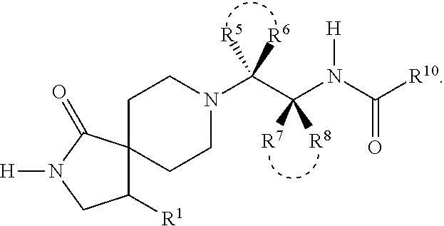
C1CN(C(C(N(C([R10])=O)[H])([R7])[R8])([R5])[R6])CCC12C([R1])CN([H])C2=O
